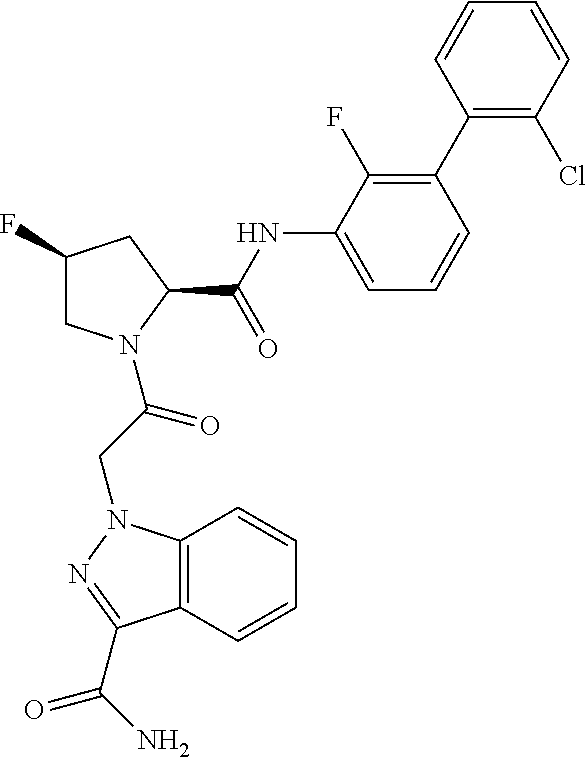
C12=C(N(CC(=O)N3CC(F)CC3C(NC3=CC=CC(C4=C(Cl)C=CC=C4)=C3F)=O)N=C1C(N)=O)C=CC=C2
